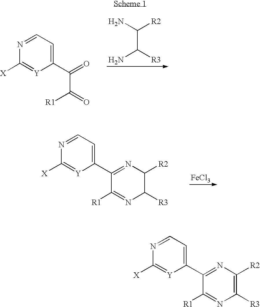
C1(C(=O)C(=O)[R1])=CC=NC([X])=[Y]1.NC([R2])C([R3])N.C1(C2=NC([R2])C([R3])N=C2[R1])=CC=NC([X])=[Y]1.[FeCl3].C1(C2=NC([R2])=C([R3])N=C2[R1])=CC=NC([X])=[Y]1
